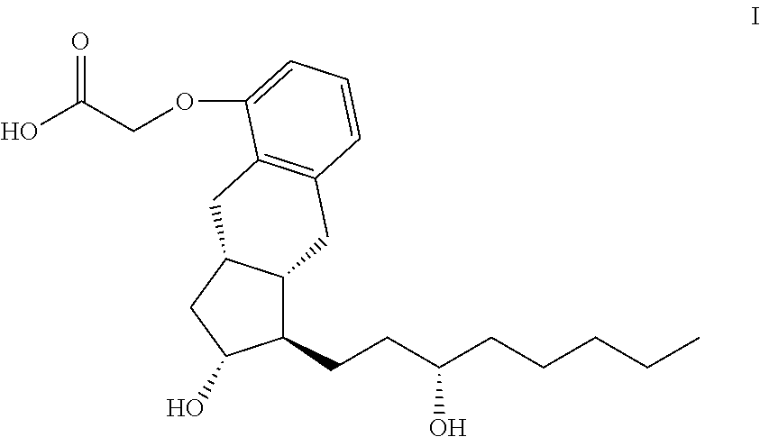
C1(CCC(CCCCC)O)C2C(CC1O)CC1=C(C2)C=CC=C1OCC(O)=O
